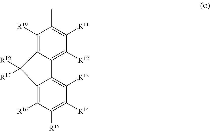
C1([R19])=C2C(=C([R12])C([R11])=C1C)C1=C([R13])C([R14])=C([R15])C([R16])=C1C2([R18])[R17]
